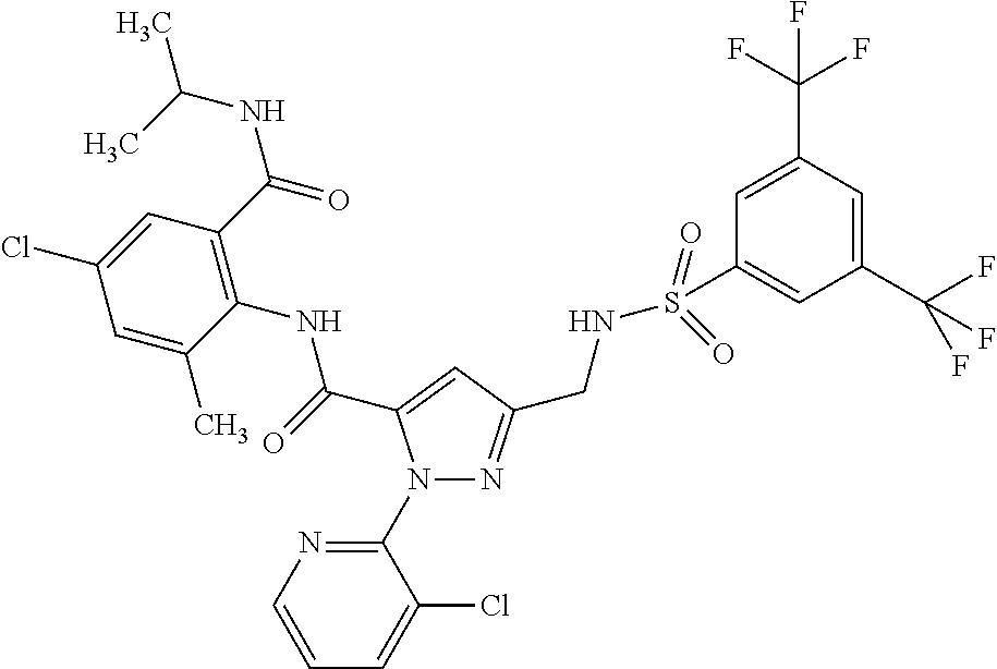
N1(C2=NC=CC=C2Cl)N=C(CNS(C2=CC(C(F)(F)F)=CC(C(F)(F)F)=C2)(=O)=O)C=C1C(=O)NC1=C(C(NC(C)C)=O)C=C(Cl)C=C1C
